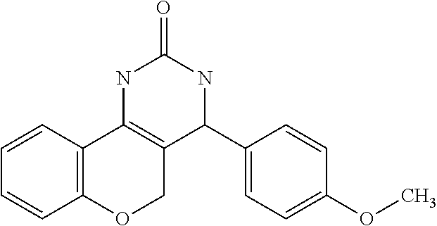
C1=CC2=C(C=C1)OCC1=C2NC(=O)NC1C1=CC=C(OC)C=C1
